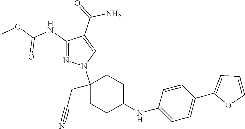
C1(NC(OC)=O)=NN(C2(CC#N)CCC(NC3=CC=C(C4=CC=CO4)C=C3)CC2)C=C1C(=O)N
